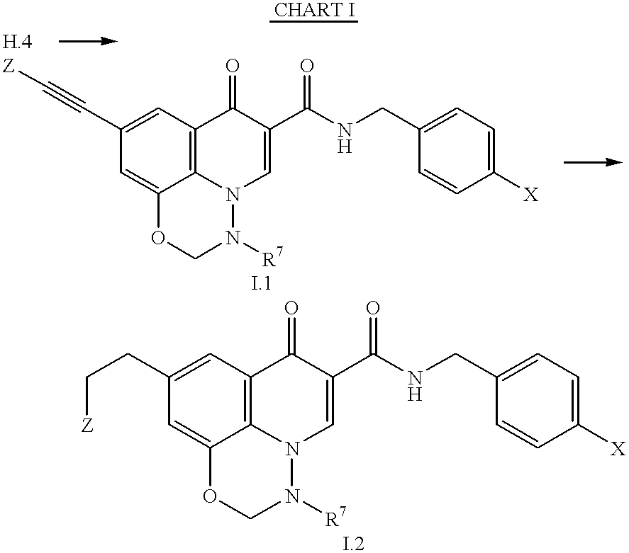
C1=C2C3=C(C=C1C#C[Z])C(=O)C(C(NCC1=CC=C([X])C=C1)=O)=CN3N([R7])CO2.C1=C2C3=C(C=C1CC[Z])C(=O)C(C(NCC1=CC=C([X])C=C1)=O)=CN3N([R7])CO2
